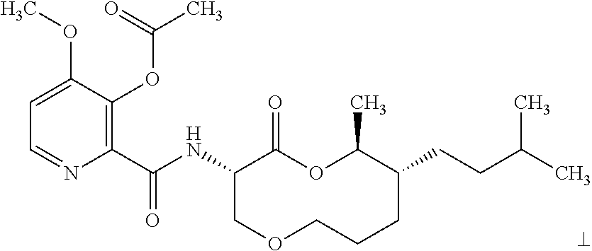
C1(C(NC2COCCCC(CCC(C)C)C(C)OC2=O)=O)=C(OC(C)=O)C(OC)=CC=N1
